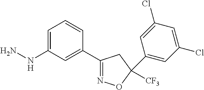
NNC1=CC=CC(C2=NOC([CF3])(C3=CC(Cl)=CC(Cl)=C3)C2)=C1
